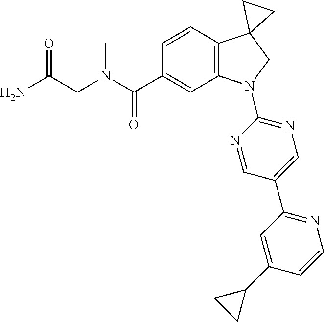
C(C1=CC2=C(C=C1)C1(CN2C2=NC=C(C3=NC=CC(C4CC4)=C3)C=N2)CC1)(=O)N(C)CC(=O)N
